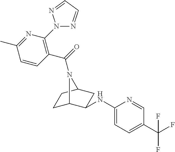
C1(NC2C3CCC(C2)N3C(=O)C2=C(N3N=CC=N3)N=C(C)C=C2)=CC=C(C(F)(F)F)C=N1
